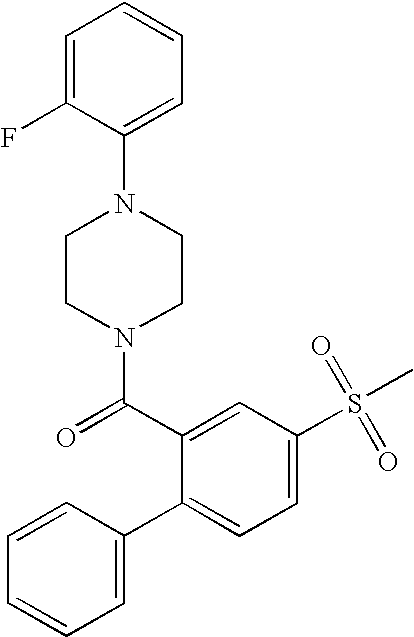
C1=CC=C(C2=CC=C(S(=O)(=O)C)C=C2C(N2CCN(C3=CC=CC=C3F)CC2)=O)C=C1
